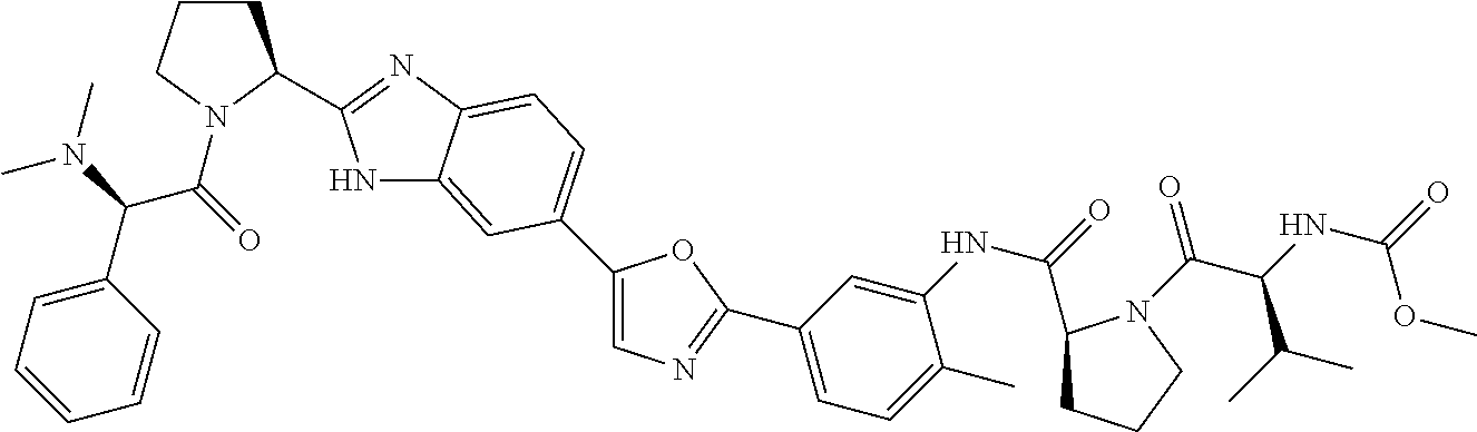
C1=C(C2=CC=C3C(=C2)NC(C2CCCN2C(=O)C(N(C)C)C2=CC=CC=C2)=N3)OC(C2=CC=C(C)C(NC(=O)C3CCCN3C(C(NC(=O)OC)C(C)C)=O)=C2)=N1
